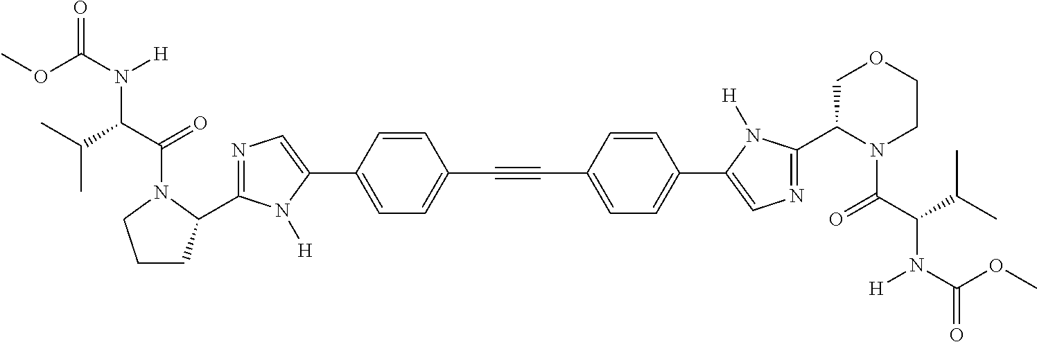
COC(N([H])C(C(=O)N1C(C2=NC=C(C3=CC=C(C#CC4=CC=C(C5=CN=C(C6N(C(C(C(C)C)N(C(OC)=O)[H])=O)CCOC6)N5[H])C=C4)C=C3)N2[H])CCC1)C(C)C)=O
